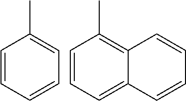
C1=CC=CC=C1C.C1=CC=C2C(=C1C)C=CC=C2
